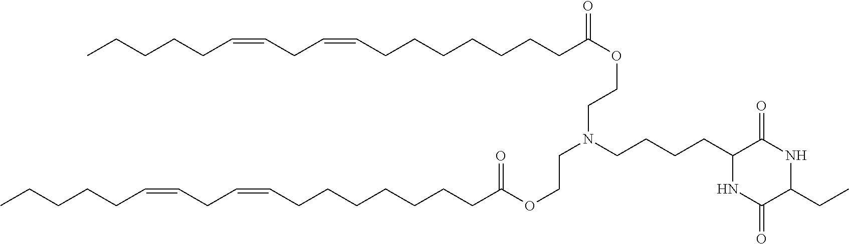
C1(CCCCN(CCOC(CCCCCCCC=CCC=CCCCCC)=O)CCOC(CCCCCCCC=CCC=CCCCCC)=O)NC(=O)C(CC)NC1=O
